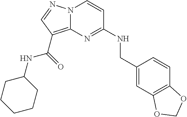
C12=C(C=C(CNC3=NC4=C(C(NC5CCCCC5)=O)C=NN4C=C3)C=C1)OCO2
